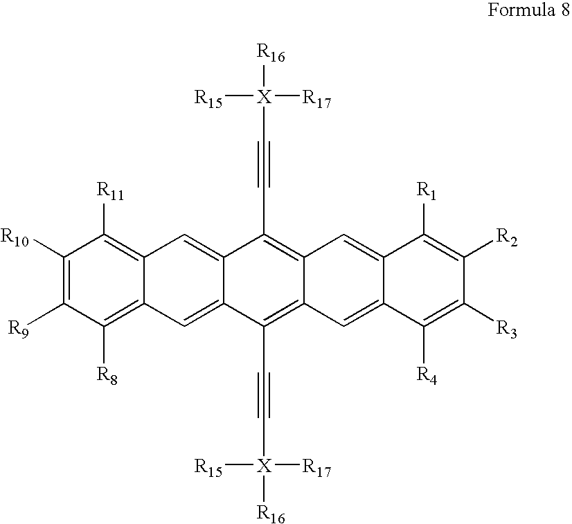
[R16][X]([R15])(C#CC1=C2C(=C(C#C[X]([R15])([R16])[R17])C3=CC4=C([R8])C([R9])=C([R10])C([R11])=C4C=C13)C=C1C(=C2)C([R1])=C([R2])C([R3])=C1[R4])[R17]
